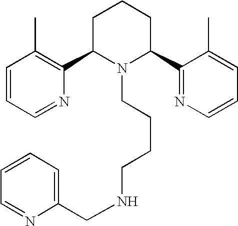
C1=CC=NC(C2N(CCCCNCC3=CC=CC=N3)C(C3=NC=CC=C3C)CCC2)=C1C
